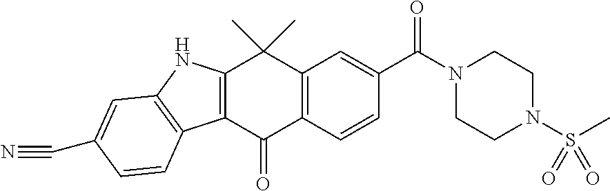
C12=C(C(=O)C3=C(C1(C)C)C=C(C(N1CCN(S(C)(=O)=O)CC1)=O)C=C3)C1=C(N2)C=C(C#N)C=C1
